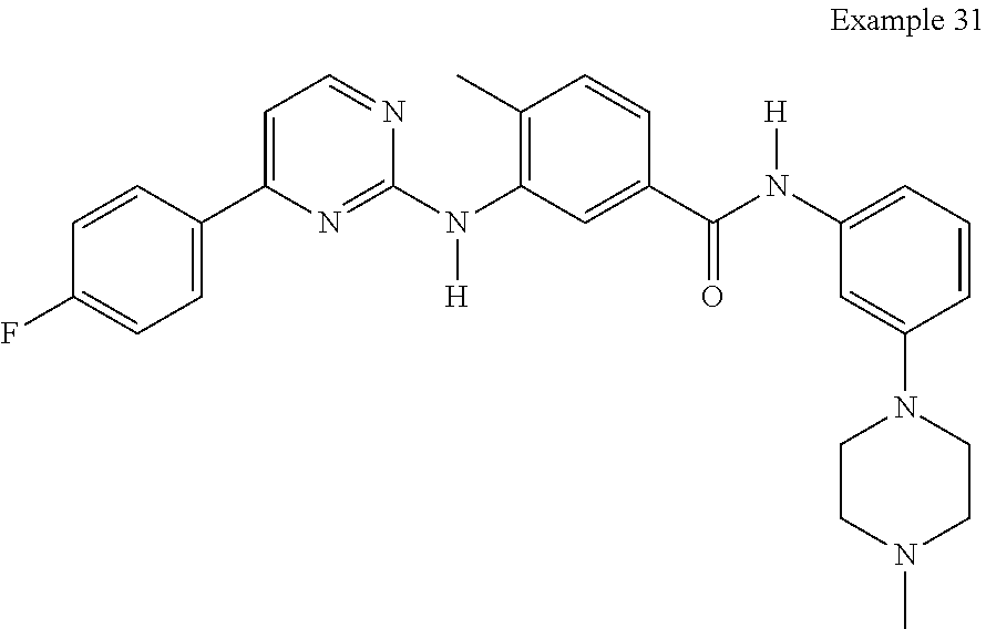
C1=C(N2CCN(C)CC2)C=CC=C1N(C(C1=CC(N(C2=NC(C3=CC=C(F)C=C3)=CC=N2)[H])=C(C)C=C1)=O)[H]
